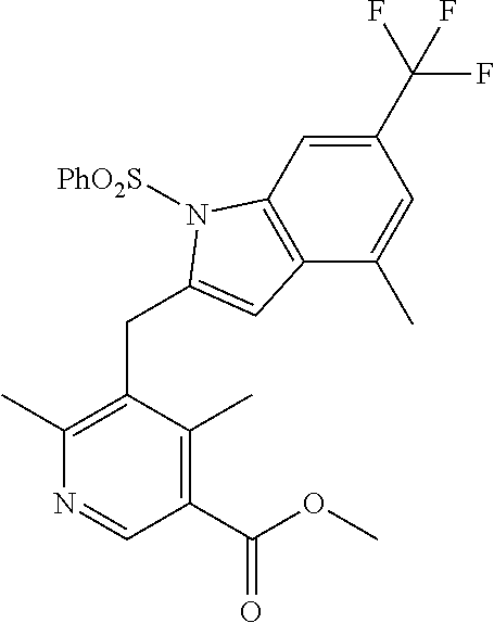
C1(C)=C(CC2=CC3=C(C=C(C(F)(F)F)C=C3C)N2[PhO2S])C(C)=C(C(OC)=O)C=N1
